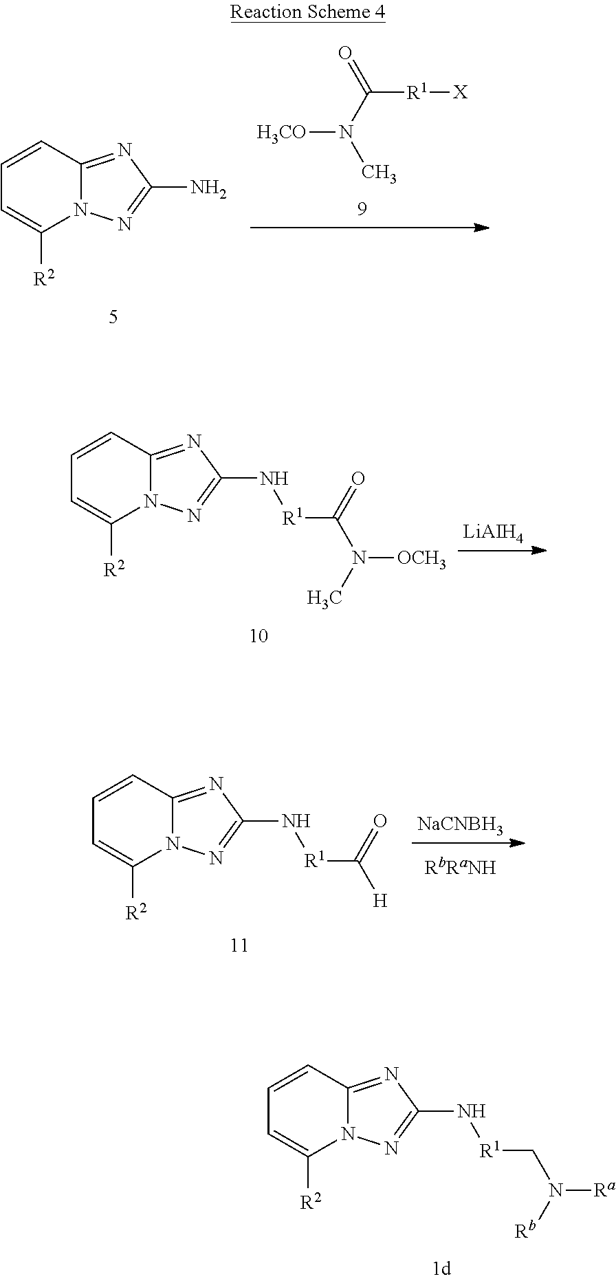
[H3CO]N(C(=O)[R1][X])C.C1=CC2=NC(N)=NN2C([R2])=C1.C1=CC2=NC(N[R1]C(N(C)[OCH3])=O)=NN2C([R2])=C1.[LiAIH4].C1=CC2=NC(N[R1]C([H])=O)=NN2C([R2])=C1.[NaCNBH3].C1=CC2=NC(N[R1]CN([Rb])[Ra])=NN2C([R2])=C1
